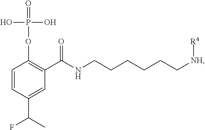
C1=CC(C(C)F)=CC(C(NCCCCCC[NH][R4])=O)=C1OP(=O)(O)O
